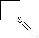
C1S(=O)CC1
